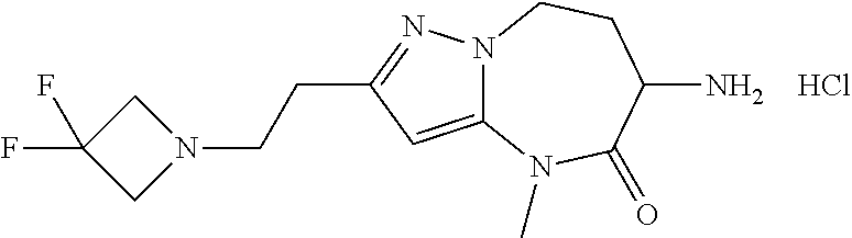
C12=CC(CCN3CC(F)(F)C3)=NN1CCC(N)C(=O)N2C.Cl
